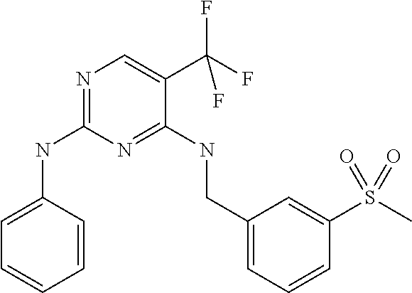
C1=CC(NC2=NC=C(C(F)(F)F)C(NCC3=CC=CC(S(C)(=O)=O)=C3)=N2)=CC=C1
